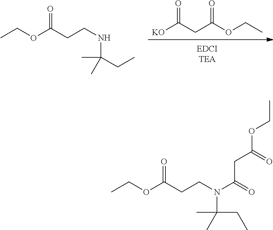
[KO]C(CC(OCC)=O)=O.CCOC(CCNC(C)(C)CC)=O.CCOC(CCN(C(C)(C)CC)C(=O)CC(=O)OCC)=O
